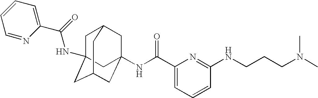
C1C2(NC(C3=CC=CC=N3)=O)CC3CC(NC(C4=CC=CC(NCCCN(C)C)=N4)=O)(CC1C3)C2
